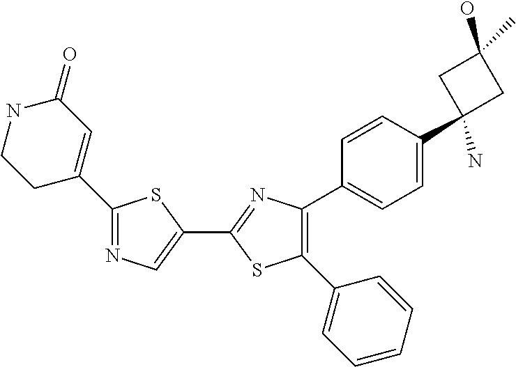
C1(C2=NC(C3=CC=C(C4(N)CC(O)(C)C4)C=C3)=C(C3=CC=CC=C3)S2)=CN=C(C2=CC(=O)NCC2)S1
